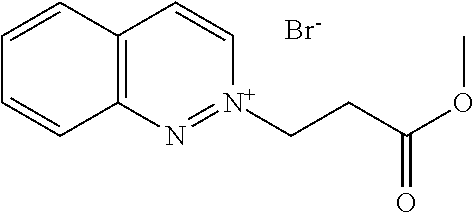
C12=C(C=CC=C1)C=C[N+](CCC(=O)OC)=N2.[Br-]
